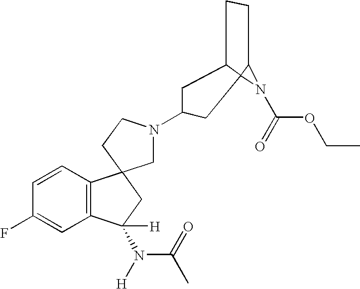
C1=CC2=C(C=C1F)C(N([H])C(=O)C)([H])CC21CN(C2CC3C4(N(C(=O)OCC)C4CC3)C2)CC1
